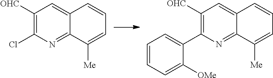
C1([OHC])=C(C2=CC=CC=C2[OMe])N=C2C(=C1)C=CC=C2[Me].C1([OHC])=C(Cl)N=C2C(=C1)C=CC=C2[Me]
